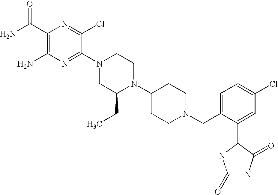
C1(C(N)=O)=C(N)N=C(N2CC(CC)N(C3CCN(CC4=CC=C(Cl)C=C4C4NC(=O)NC4=O)CC3)CC2)C(Cl)=N1
